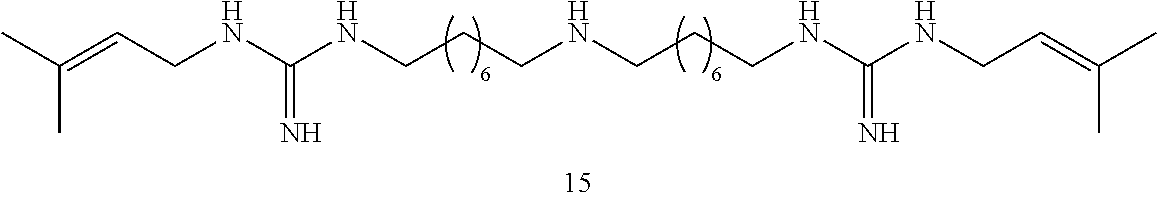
CC(=CCNC(NCCCNCCCNC(NCC=C(C)C)=N)=N)C
